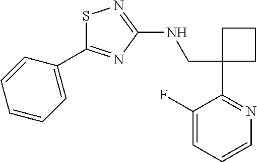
S1C(C2=CC=CC=C2)=NC(NCC2(C3=NC=CC=C3F)CCC2)=N1
